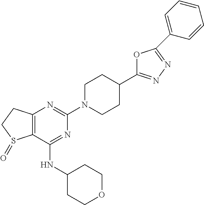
C12=C(CCS1=O)N=C(N1CCC(C3=NN=C(C4=CC=CC=C4)O3)CC1)N=C2NC1CCOCC1
